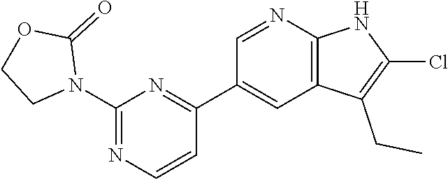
C1(N2C(=O)OCC2)=NC=CC(C2=CC3=C(N=C2)NC(Cl)=C3CC)=N1
